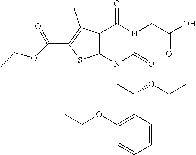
C12=C(N(CC(C3=C(OC(C)C)C=CC=C3)OC(C)C)C(=O)N(CC(O)=O)C1=O)SC(C(=O)OCC)=C2C
